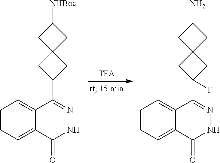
C12=CC=CC=C1C(C1CC3(C1)CC([NHBoc])C3)=NNC2=O.C12=CC=CC=C1C(C1(F)CC3(C1)CC(N)C3)=NNC2=O
